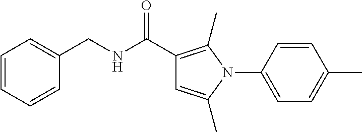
N(C(=O)C1=C(C)N(C2=CC=C(C)C=C2)C(C)=C1)CC1=CC=CC=C1
